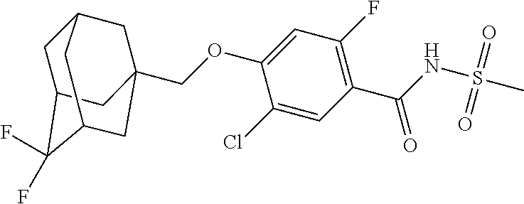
C1C2C(F)(F)C3CC(COC4=CC(F)=C(C(=O)NS(C)(=O)=O)C=C4Cl)(CC1C3)C2
